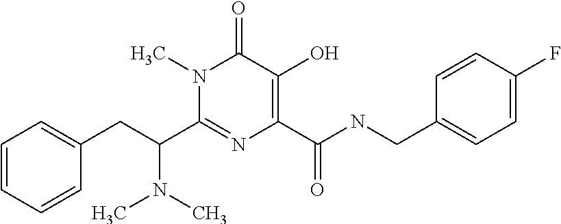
C1(C(N(C)C)CC2=CC=CC=C2)=NC(C(NCC2=CC=C(F)C=C2)=O)=C(O)C(=O)N1C
